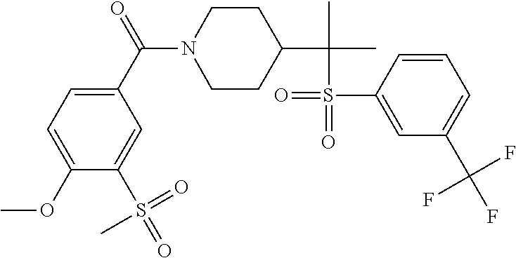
C1(OC)=CC=C(C(=O)N2CCC(C(C)(C)S(=O)(C3=CC(C(F)(F)F)=CC=C3)=O)CC2)C=C1S(=O)(=O)C
